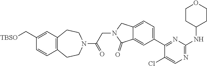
C12=CC=C(C3=NC(NC4CCOCC4)=NC=C3Cl)C=C1C(=O)N(CC(N1CCC3=C(CC1)C=CC(C[TBSO])=C3)=O)C2
